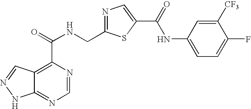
C12=NC=NC(C(NCC3=NC=C(C(=O)NC4=CC=C(F)C([CF3])=C4)S3)=O)=C1C=NN2
